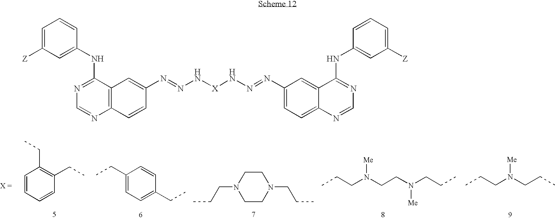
C1=CC=CC(CC)=C1CC.C1(CC)=CC=C(CC)C=C1.C1CN(CCC)CCN1CCC.CCCN(CCN(CCC)[Me])[Me].CCCN(CCC)[Me].C1=C([Z])C=C(NC2=NC=NC3=C2C=C(N=NN[X]NN=NC2=CC=C4C(=C2)C(NC2=CC([Z])=CC=C2)=NC=N4)C=C3)C=C1
